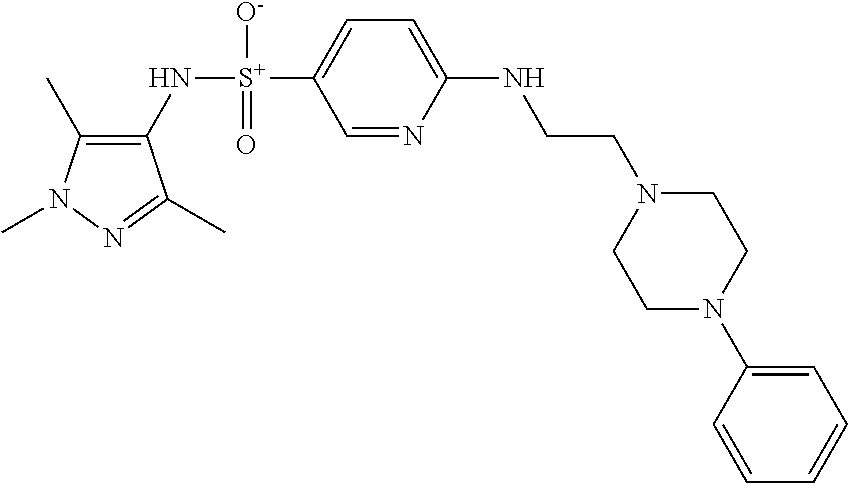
C1(C)=C(N[S+](C2=CC=C(NCCN3CCN(C4=CC=CC=C4)CC3)N=C2)(=O)[O-])C(C)=NN1C
